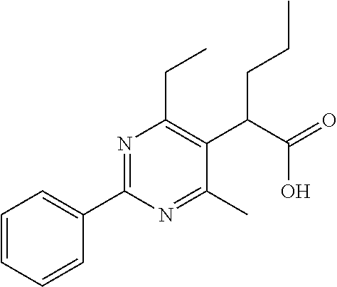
C1(C2=NC(CC)=C(C(C(=O)O)CCC)C(C)=N2)=CC=CC=C1
